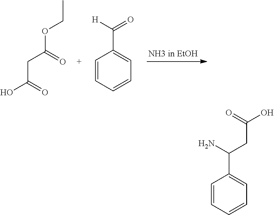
CCOC(CC(O)=O)=O.C1=CC=CC=C1C(=O)[H].C1=CC=CC=C1C(CC(=O)O)N
